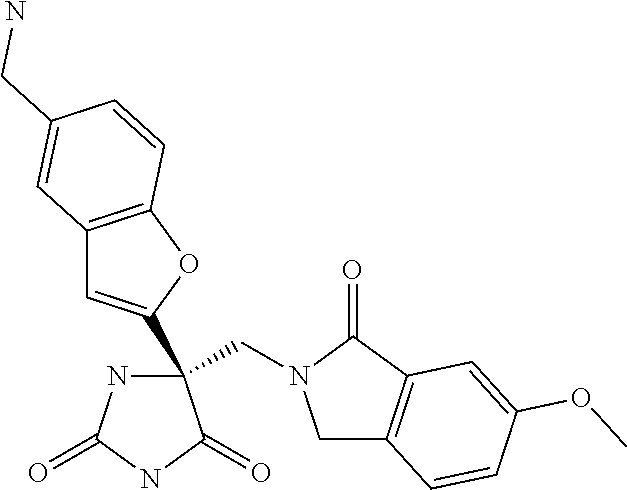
C(C1(C2=CC3=C(O2)C=CC(CN)=C3)NC(=O)NC1=O)N1CC2=C(C1=O)C=C(OC)C=C2
